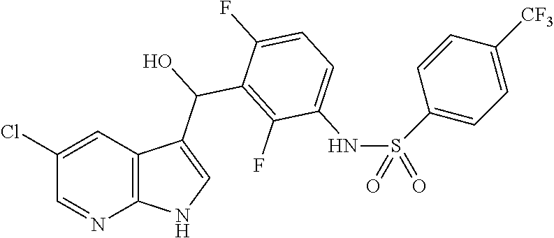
C1(Cl)=CC2=C(N=C1)NC=C2C(O)C1=C(F)C(NS(C2=CC=C([CF3])C=C2)(=O)=O)=CC=C1F
